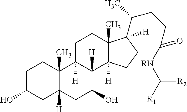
C1C(O)CC2([H])C(C)(C1)C1([H])C([H])(C(O)C2)C2([H])C(C)(CC1)C(C(CCC([RN]C([R1])[R2])=O)C)([H])CC2
